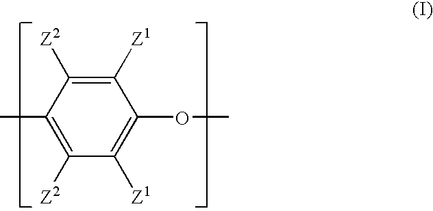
CC1=C([Z2])C([Z1])=C(OC)C([Z1])=C1[Z2]
